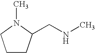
C1CC(CNC)N(C)C1
